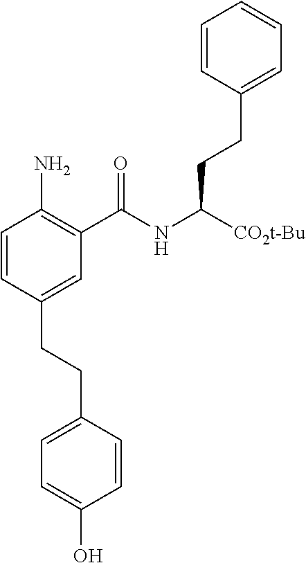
C1=CC(CCC2=CC=C(O)C=C2)=CC(C(NC(CCC2=CC=CC=C2)[CO2t-Bu])=O)=C1N
